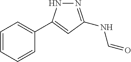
C1=CC=CC(C2=CC(NC=O)=NN2)=C1
